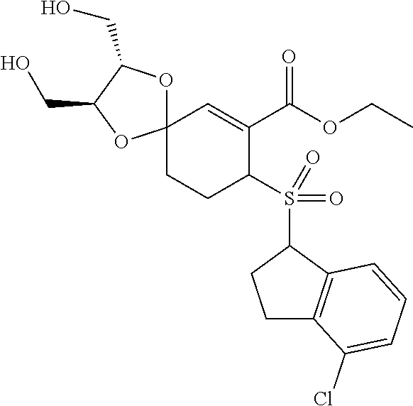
C12(CCC(S(C3CCC4=C3C=CC=C4Cl)(=O)=O)C(C(OCC)=O)=C1)OC(CO)C(CO)O2
